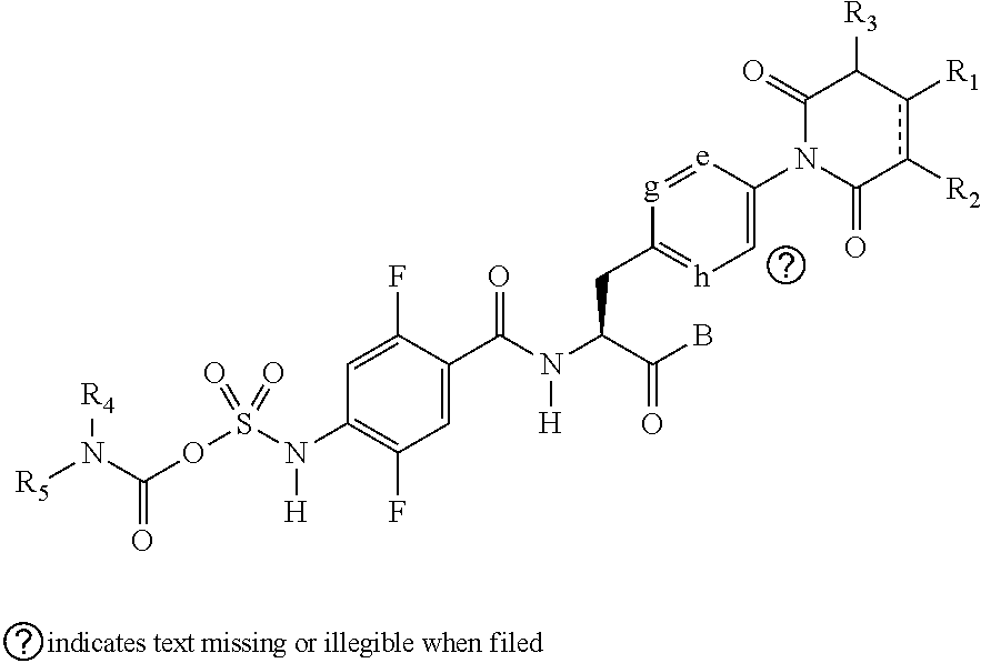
[R5]N(C(OS(N(C1=C(F)C=C(C(N(C(C(B)=O)CC2=[h]C=C(N3C(=O)C([R3])c([R1])c([R2])C3=O)[e]=[g]2)[H])=O)C(F)=C1)[H])(=O)=O)=O)[R4]
